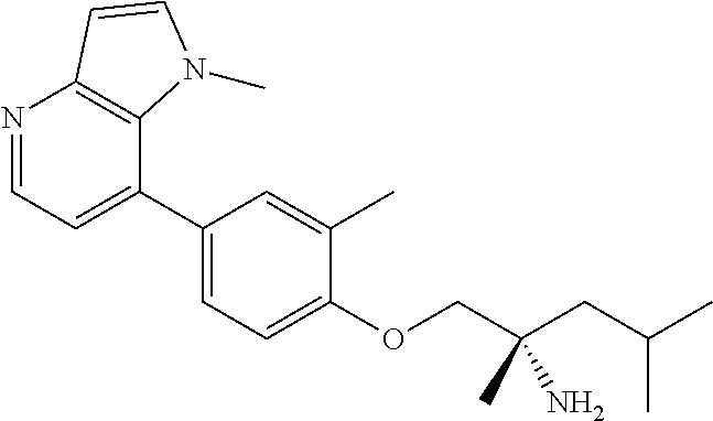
N1=CC=C(C2=CC=C(OCC(CC(C)C)(C)N)C(C)=C2)C2=C1C=CN2C
